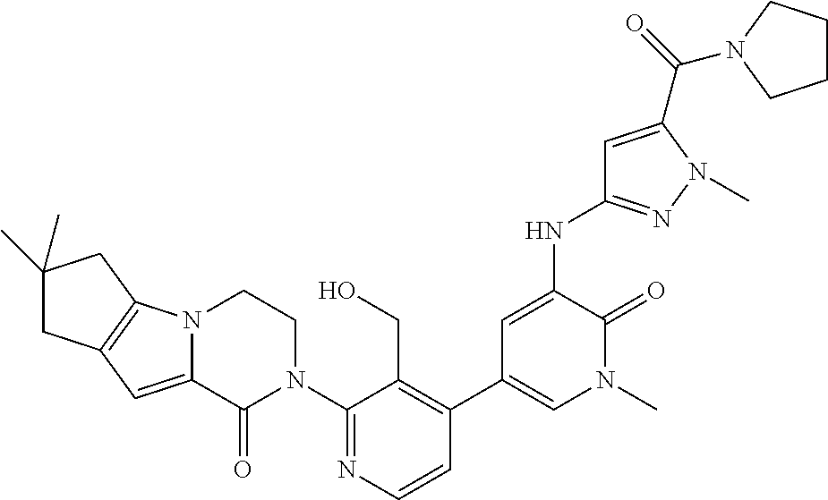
C12=C(N3C(=C1)C(=O)N(C1=NC=CC(C4=CN(C)C(=O)C(NC5=NN(C)C(C(=O)N6CCCC6)=C5)=C4)=C1CO)CC3)CC(C)(C)C2
